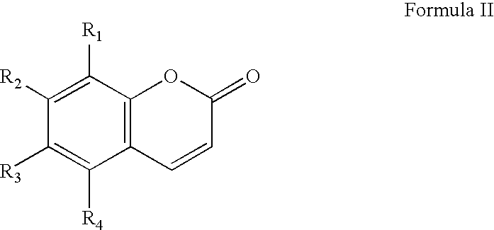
C12=C(C([R1])=C([R2])C([R3])=C1[R4])OC(=O)C=C2
